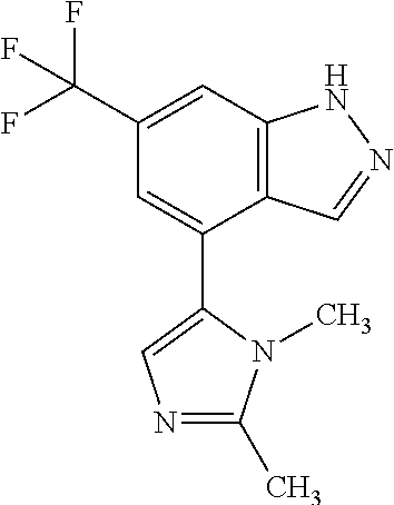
C12=C(C=C(C(F)(F)F)C=C1C1=CN=C(C)N1C)NN=C2
